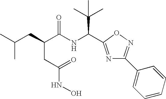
N1=C(C(NC(C(CC(C)C)CC(=O)NO)=O)C(C)(C)C)ON=C1C1=CC=CC=C1
